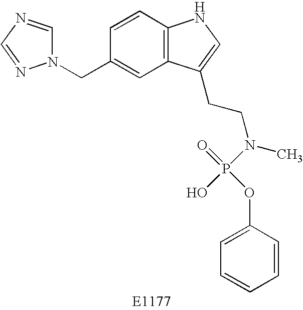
N1(CC2=CC3=C(C=C2)NC=C3CCN(C)P(O)(=O)OC2=CC=CC=C2)C=NC=N1
